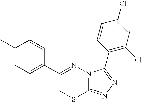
C1=C(C)C=CC(C2=NN3C(=NN=C3C3=C(Cl)C=C(Cl)C=C3)SC2)=C1
